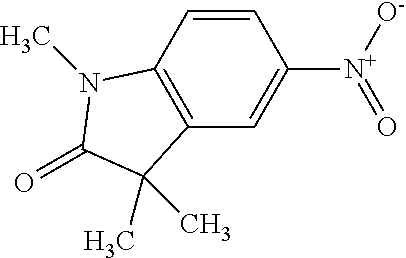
C12=C(C=C([N+]([O-])=O)C=C1)C(C)(C)C(=O)N2C
